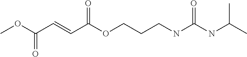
COC(C=CC(OCCCNC(NC(C)C)=O)=O)=O
